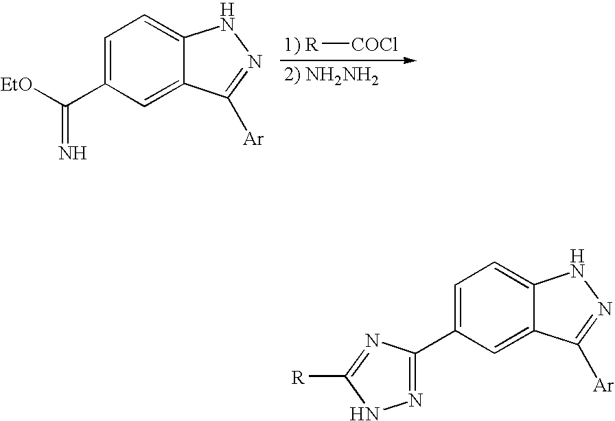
C1=C(C([EtO])=N)C=C2C(=C1)NN=C2[Ar].[1) R][COCl].C1=C(C2=NNC([R])=N2)C=C2C(=C1)NN=C2[Ar]
